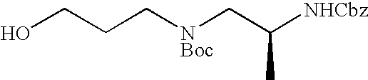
OCCC[NBoc]CC([NHCbz])C
